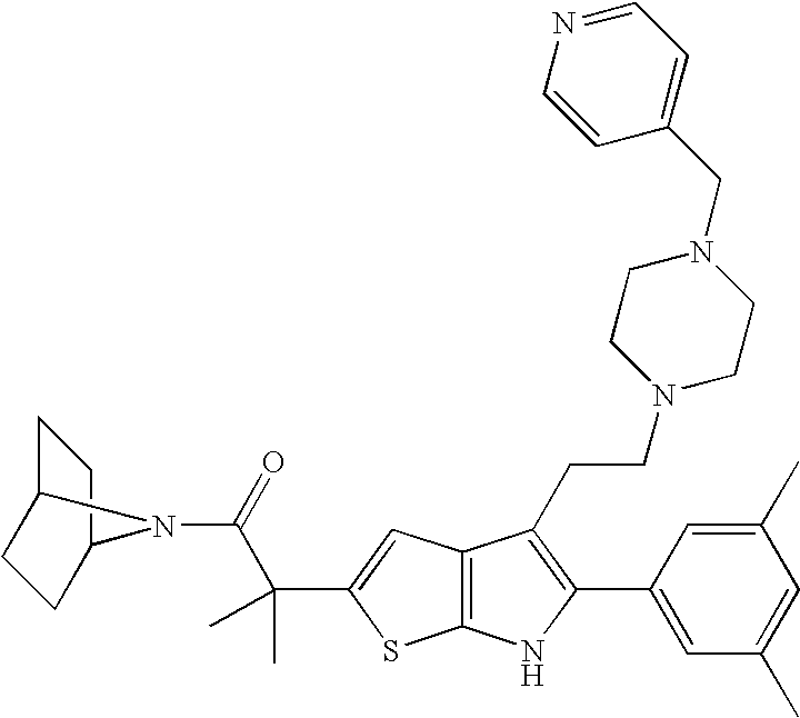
C12=C(C=C(C(C)(C)C(=O)N3C4CCC3CC4)S1)C(CCN1CCN(CC3=CC=NC=C3)CC1)=C(C1=CC(C)=CC(C)=C1)N2
